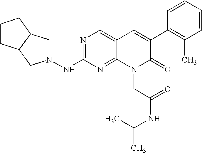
N1=C(NN2CC3C(C2)CCC3)N=C2C(=C1)C=C(C1=C(C)C=CC=C1)C(=O)N2CC(NC(C)C)=O
